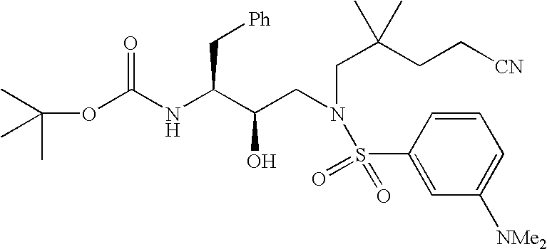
C(C)(OC(NC(C(CN(CC(CC[CN])(C)C)S(=O)(=O)C1=CC([NMe2])=CC=C1)O)C[Ph])=O)(C)C
